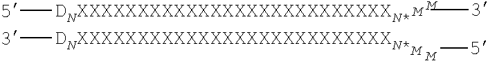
[3][DNXXXXXXXXXXXXXXXXXXXXXXXXXXN*].[5][DNXXXXXXXXXXXXXXXXXXXXXXXXXXN*].[M][3].[M].[M].[M][5]
